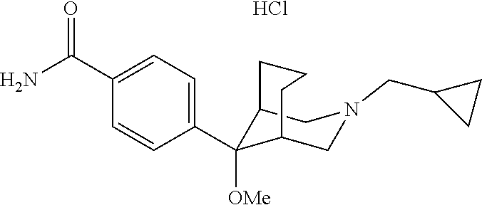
C1=C(C(N)=O)C=CC(C2([OMe])C3CN(CC4CC4)CC2CCC3)=C1.Cl
